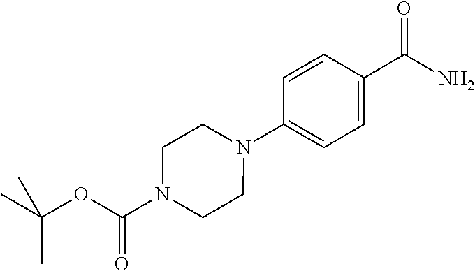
O=C(C1=CC=C(N2CCN(C(OC(C)(C)C)=O)CC2)C=C1)N
